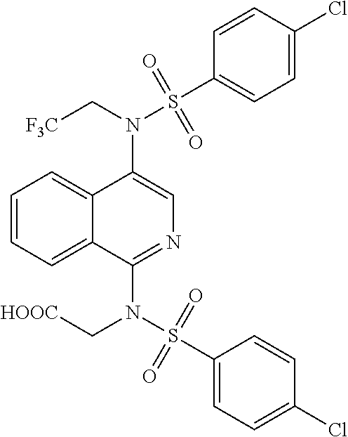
N(C1=CN=C(N(S(C2=CC=C(Cl)C=C2)(=O)=O)C[HOOC])C2=CC=CC=C12)(C[F3C])S(C1=CC=C(Cl)C=C1)(=O)=O
